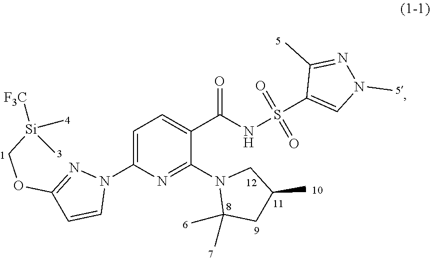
C1=C(N2N=C(OC[Si](C)(C)[F3C])C=C2)N=C(N2C(C)(C)CC(C)C2)C(C(NS(C2=CN(C)N=C2C)(=O)=O)=O)=C1
